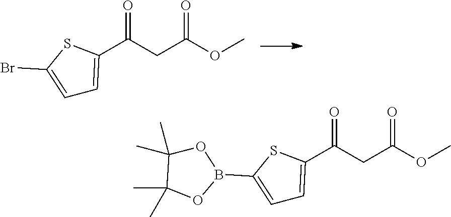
C1=C(Br)SC(C(=O)CC(OC)=O)=C1.C1=C(B2OC(C)(C)C(C)(C)O2)SC(C(=O)CC(OC)=O)=C1
